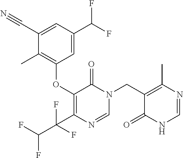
C1(C#N)=CC(C(F)F)=CC(OC2=C(C(F)(F)C(F)F)N=CN(CC3=C(C)N=CNC3=O)C2=O)=C1C
